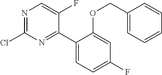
ClC1=NC=C(F)C(C2=CC=C(F)C=C2OCC2=CC=CC=C2)=N1
